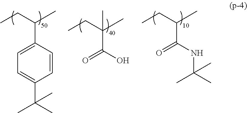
C1=CC(C(CC)C)=CC=C1C(C)(C)C.C(C(CC)(C)C)(O)=O.C(C(CC)C)(NC(C)(C)C)=O
